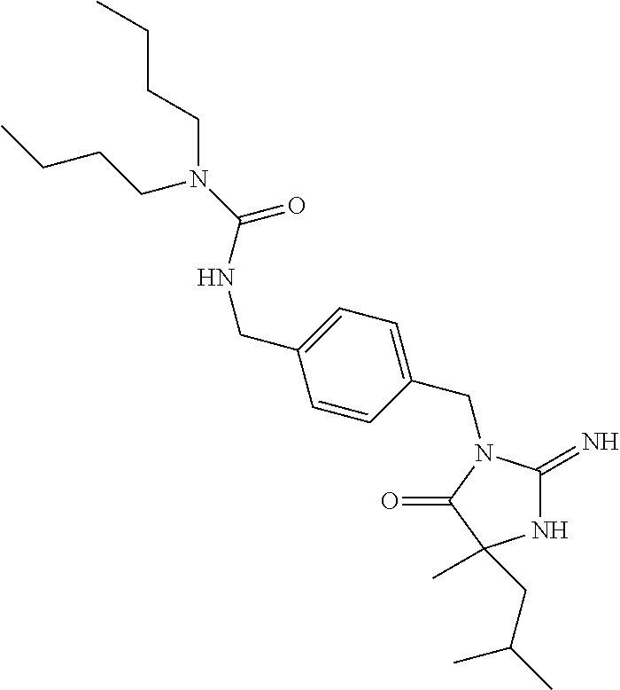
C1=CC(CN2C(=N)NC(C)(CC(C)C)C2=O)=CC=C1CNC(=O)N(CCCC)CCCC
